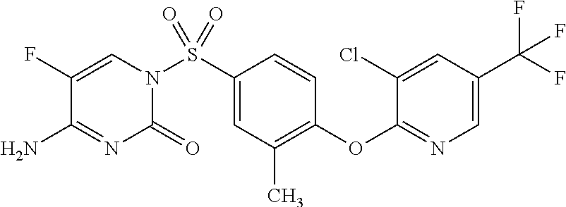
C1(F)=CN(S(C2=CC(C)=C(OC3=NC=C(C(F)(F)F)C=C3Cl)C=C2)(=O)=O)C(=O)N=C1N
